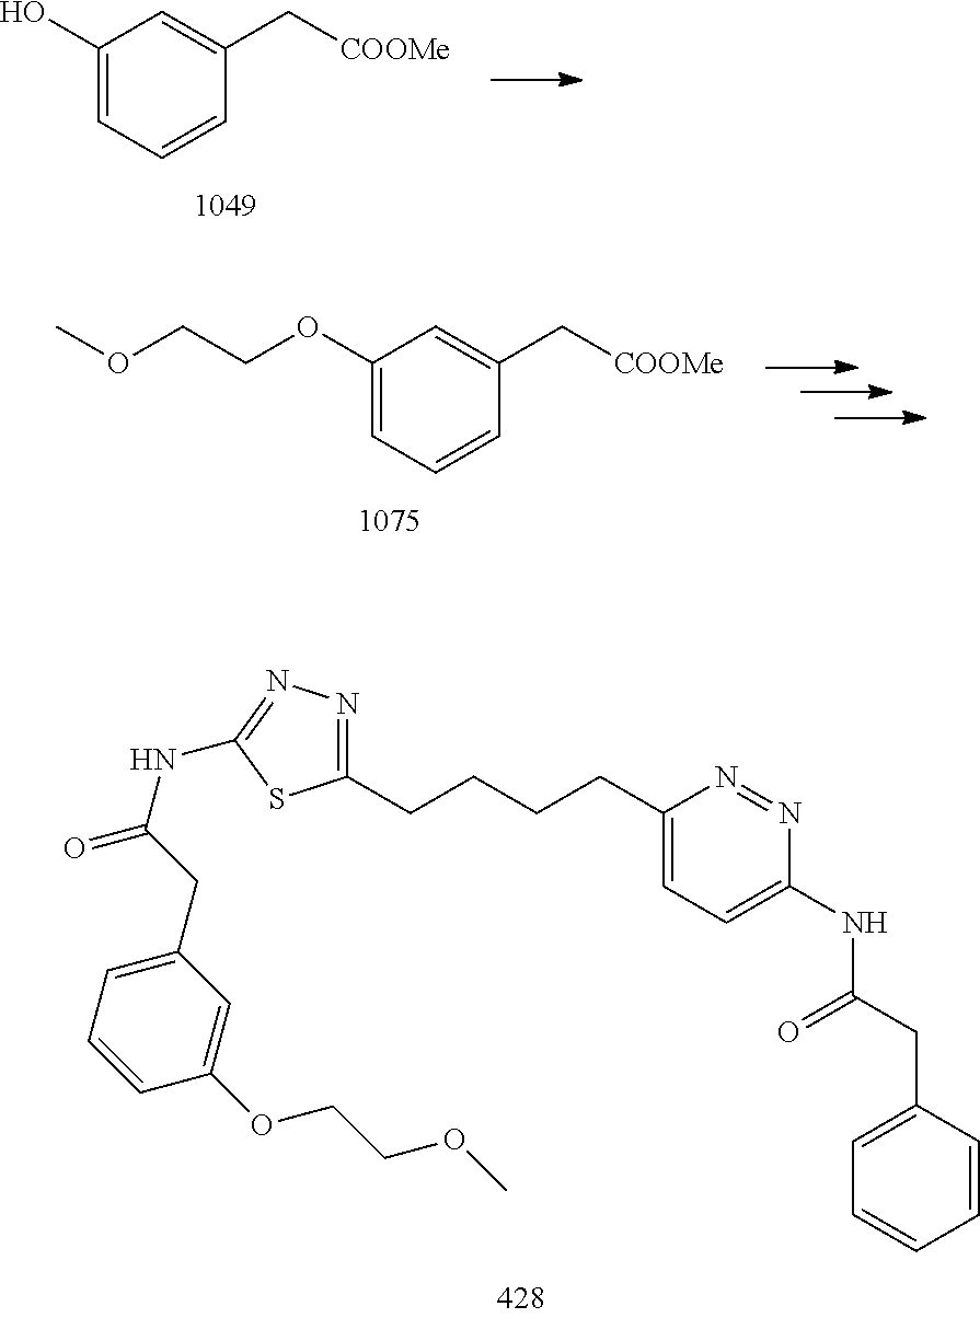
C1(CCCCC2=CC=C(NC(CC3=CC=CC=C3)=O)N=N2)=NN=C(NC(CC2=CC=CC(OCCOC)=C2)=O)S1.C1(OCCOC)=CC=CC(C[COOMe])=C1.C1(O)=CC=CC(C[COOMe])=C1
